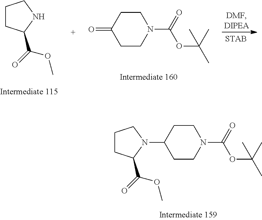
C1CC(C(=O)OC)NC1.C1CC(=O)CCN1C(=O)OC(C)(C)C.C1CC(C(=O)OC)N(C2CCN(C(=O)OC(C)(C)C)CC2)C1
